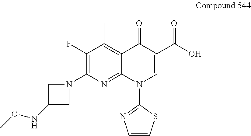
C1(F)=C(N2CC(NOC)C2)N=C2C(=C1C)C(=O)C(C(O)=O)=CN2C1=NC=CS1
